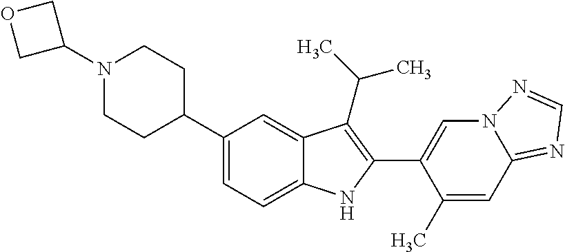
N1(C2COC2)CCC(C2=CC=C3C(=C2)C(C(C)C)=C(C2=CN4C(=NC=N4)C=C2C)N3)CC1
